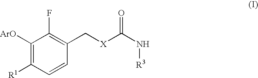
C1([ArO])=C([R1])C=CC(C[X]C(N[R3])=O)=C1F
